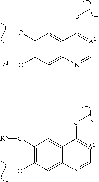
C1(OC)=C(O[R3])C=C2C(=C1)C(OC)=[A1]C=N2.C1(O[R3])=C(OC)C=C2C(=C1)C(OC)=[A1]C=N2
